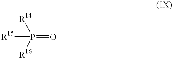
[R15]P(=O)([R14])[R16]
